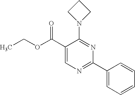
C1(C(OCC)=O)=CN=C(C2=CC=CC=C2)N=C1N1CCC1
